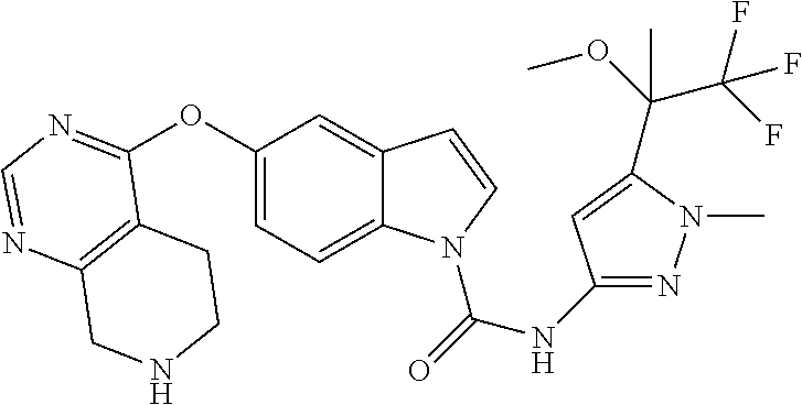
C12=C(C(OC3=CC=C4C(=C3)C=CN4C(=O)NC3=NN(C)C(C(OC)(C(F)(F)F)C)=C3)=NC=N1)CCNC2
